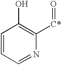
C1=CC=NC([C*]=O)=C1O
